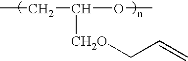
CCC(OC)[CH2O]CC=C
